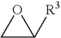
C1C([R3])O1
